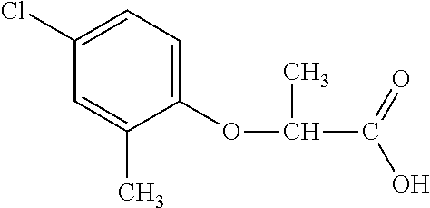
C1(OC(C(O)=O)C)=CC=C(Cl)C=C1C
